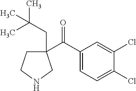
C1(C(C2=CC=C(Cl)C(Cl)=C2)=O)(CC(C)(C)C)CCNC1
